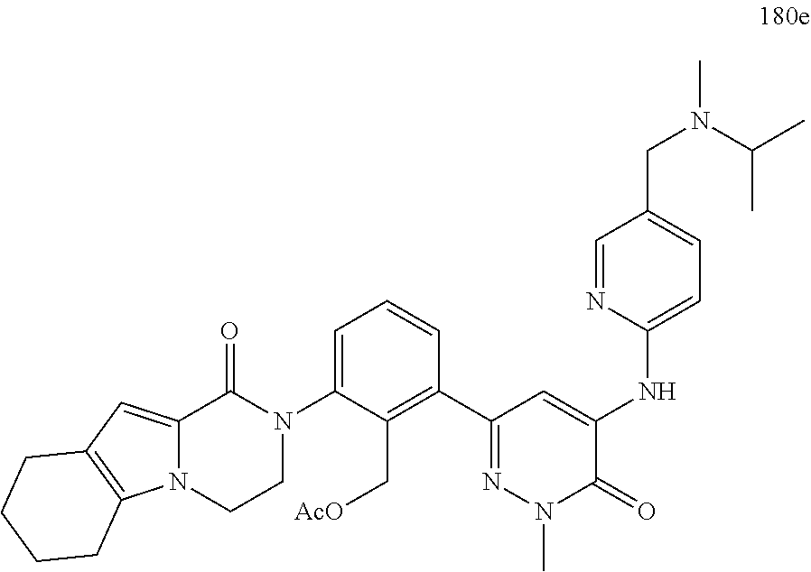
C1(NC2=CC=C(CN(C)C(C)C)C=N2)=CC(C2=C(C[AcO])C(N3C(=O)C4=CC5=C(N4CC3)CCCC5)=CC=C2)=NN(C)C1=O
